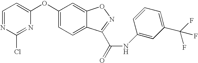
C1=NC(Cl)=NC(OC2=CC=C3C(=C2)ON=C3C(=O)NC2=CC(C(F)(F)F)=CC=C2)=C1
